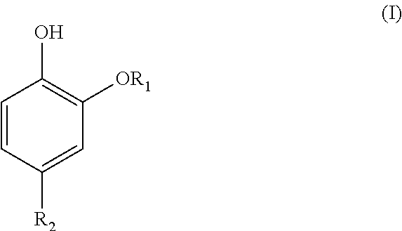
C1=CC([R2])=CC([OR1])=C1O
